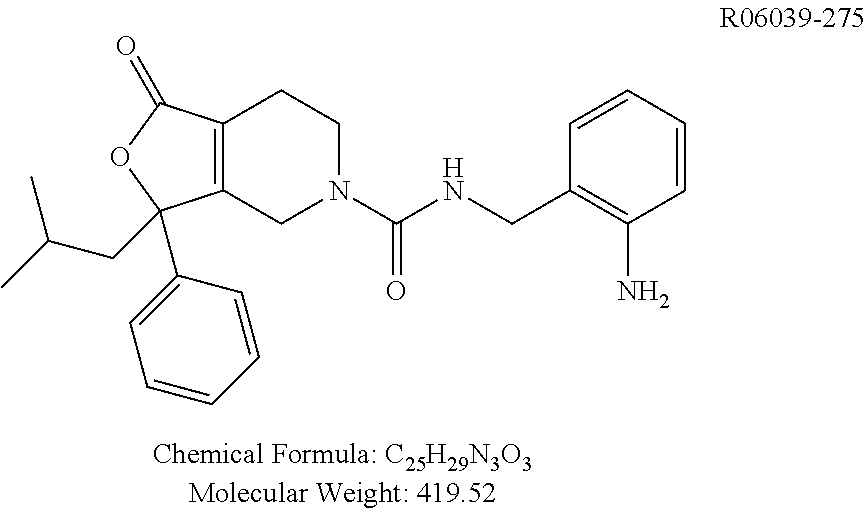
C12=C(C(=O)OC1(CC(C)C)C1=CC=CC=C1)CCN(C(NCC1=C(N)C=CC=C1)=O)C2
